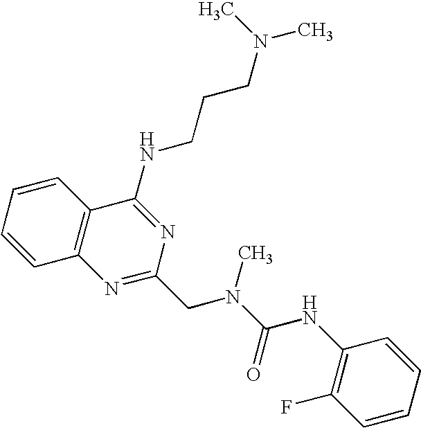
C1=CC=CC2=C1N=C(CN(C(=O)NC1=C(F)C=CC=C1)C)N=C2NCCCN(C)C
